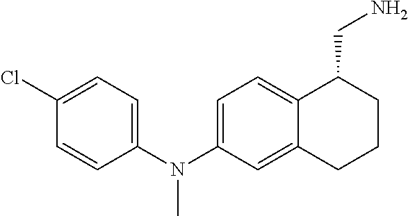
C1=C(N(C2=CC=C(Cl)C=C2)C)C=C2C(=C1)C(CN)CCC2
